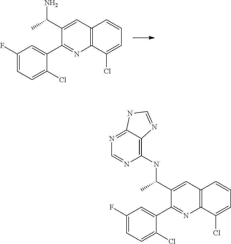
C1(F)=CC=C(Cl)C(C2=NC3=C(C=C2C(N)C)C=CC=C3Cl)=C1.C1(F)=CC=C(Cl)C(C2=NC3=C(C=C2C(NC2=C4C(=NC=N2)NC=N4)C)C=CC=C3Cl)=C1
